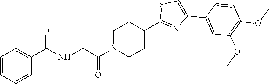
C1N(C(CNC(C2=CC=CC=C2)=O)=O)CCC(C2=NC(C3=CC(OC)=C(OC)C=C3)=CS2)C1
